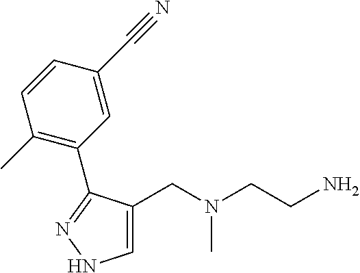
C1=C(CN(CCN)C)C(C2=C(C)C=CC(C#N)=C2)=NN1
